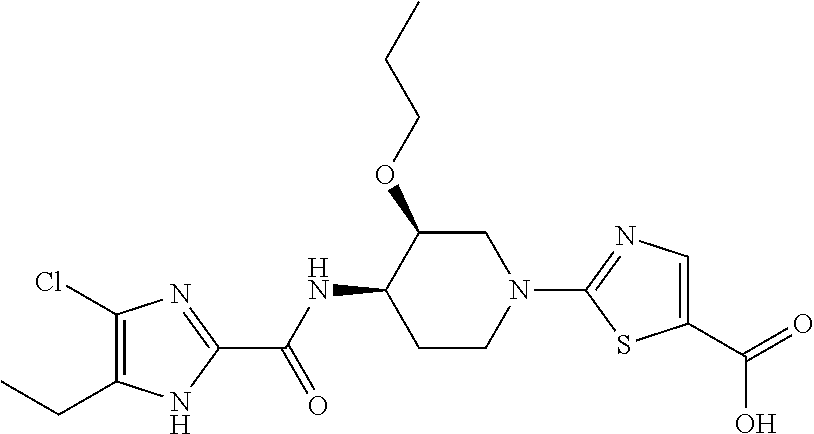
C1CN(C2=NC=C(C(O)=O)S2)CC(OCCC)C1NC(C1=NC(Cl)=C(CC)N1)=O
